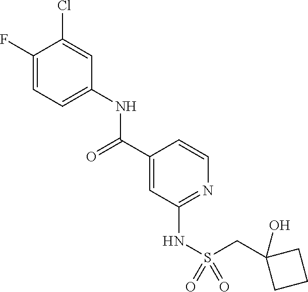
C1(F)=CC=C(NC(C2=CC(NS(=O)(=O)CC3(O)CCC3)=NC=C2)=O)C=C1Cl
